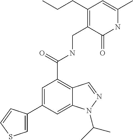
C1=C(C2=CSC=C2)C=C2C(=C1C(=O)NCC1=C(CCC)C=C(C)NC1=O)C=NN2C(C)C
